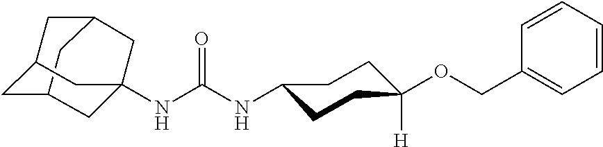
C12CC3CC(C1)CC(NC(NC1CCC([H])(OCC4=CC=CC=C4)CC1)=O)(C3)C2
